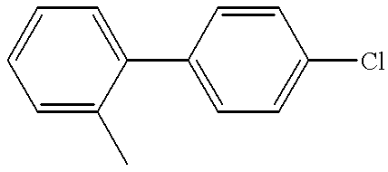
C1=CC=C(C)C(C2=CC=C(Cl)C=C2)=C1
